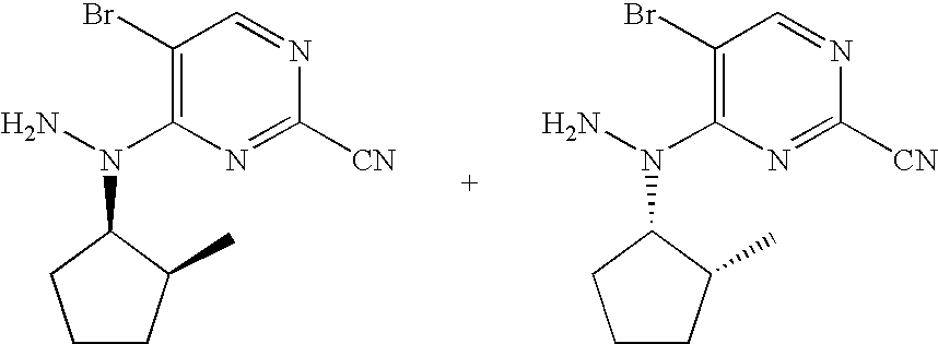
C1(Br)=C(N(N)C2CCCC2C)N=C([CN])N=C1.C1(Br)=C(N(N)C2CCCC2C)N=C([CN])N=C1
